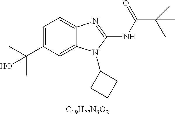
C1=C(C(C)(C)O)C=C2C(=C1)N=C(NC(C(C)(C)C)=O)N2C1CCC1
